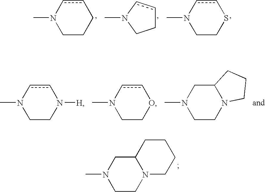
CN1CCCcc1.CN1CCcc1.CN1CCScc1.CN1CCN([H])cc1.CN1CCOcc1.CN1CCN2C(C1)CCC2.CN1CCN2C(C1)CCCC2
